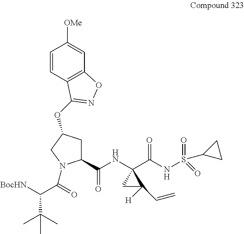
C1(C(=O)NC2(C(=O)NS(=O)(=O)C3CC3)CC2([H])C=C)CC(OC2=NOC3=C2C=CC([OMe])=C3)CN1C(=O)C([BocHN])C(C)(C)C
